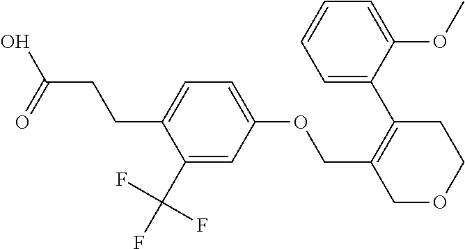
C(CCC1=CC=C(OCC2=C(C3=CC=CC=C3OC)CCOC2)C=C1C(F)(F)F)(=O)O
